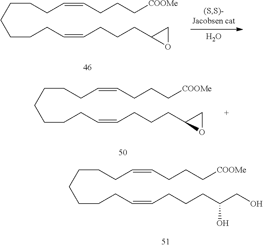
C(CCCCC=CCCC[COOMe])CCC=CCCCC1OC1.O.C(CCCCC=CCCC[COOMe])CCC=CCCCC1OC1.C(CCCCC=CCCC[COOMe])CCC=CCCCC(CO)O
